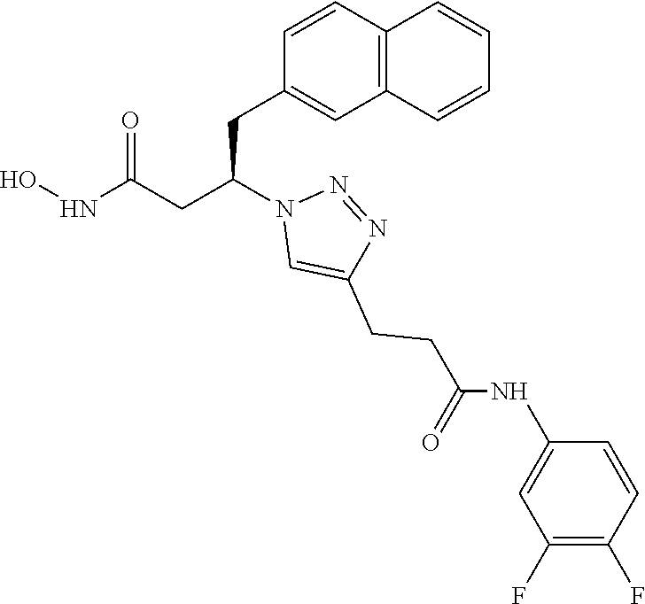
C1(CC(CC(NO)=O)N2C=C(CCC(NC3=CC(F)=C(F)C=C3)=O)N=N2)=CC2=C(C=C1)C=CC=C2
